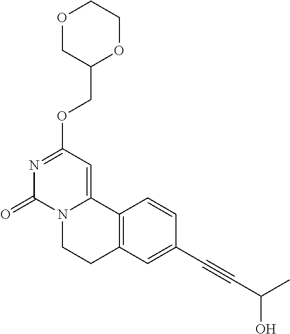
O1CC(COC2=NC(=O)N3C(=C2)C2=C(CC3)C=C(C#CC(C)O)C=C2)OCC1
